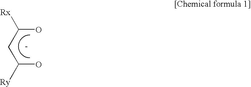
C(O)(CC(O)[Rx])[Ry]
